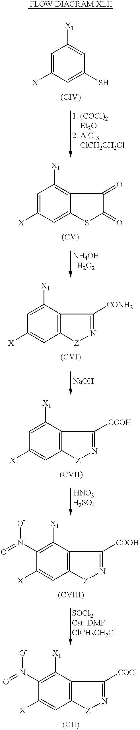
C1=C([X])C=C(S)C=C1[X1].C1=C([X])C=C2C(=C1[X1])C(=O)C(=O)S2.C1=C([X1])C2=C(C=C1[X])[Z]N=C2[CONH2].C1=C([X1])C2=C(C=C1[X])[Z]N=C2[COOH].C1([N+](=O)[O-])=C([X1])C2=C(C=C1[X])[Z]N=C2[COOH].C1([N+](=O)[O-])=C([X1])C2=C(C=C1[X])[Z]N=C2[COCl]
